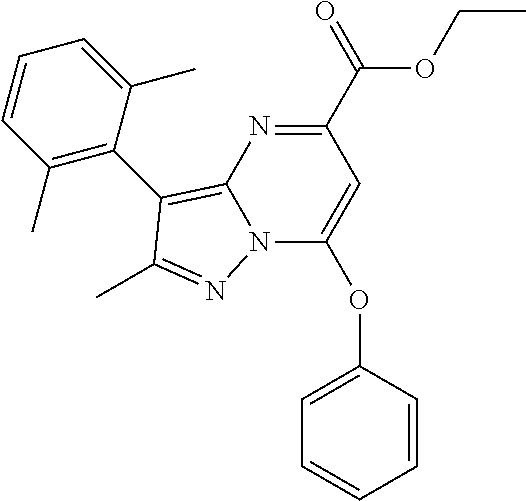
C1=CC(C)=C(C2=C3N(C(OC4=CC=CC=C4)=CC(C(=O)OCC)=N3)N=C2C)C(C)=C1
